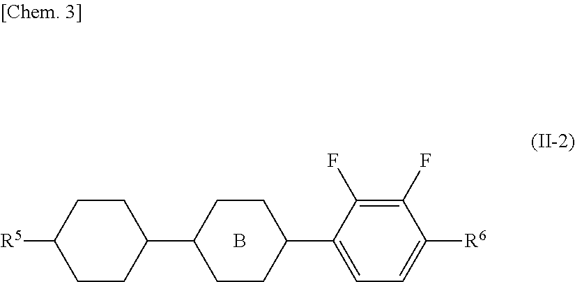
C1CC(C2CCC(C3=CC=C([R6])C(F)=C3F)CC2)CCC1[R5].B
